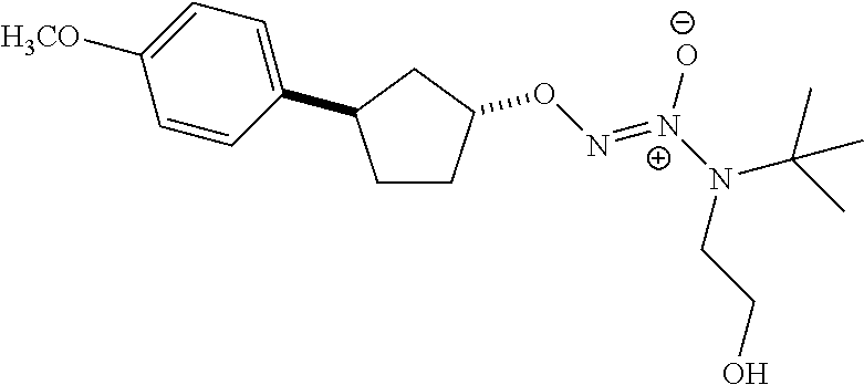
C1CC(ON=[N+](N(C(C)(C)C)CCO)[O-])CC1C1=CC=C([H3CO])C=C1
